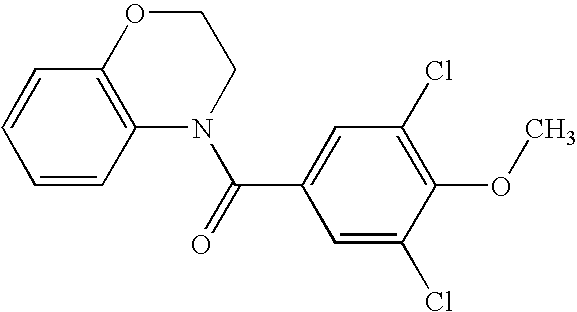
N1(C(=O)C2=CC(Cl)=C(OC)C(Cl)=C2)CCOC2=C1C=CC=C2
